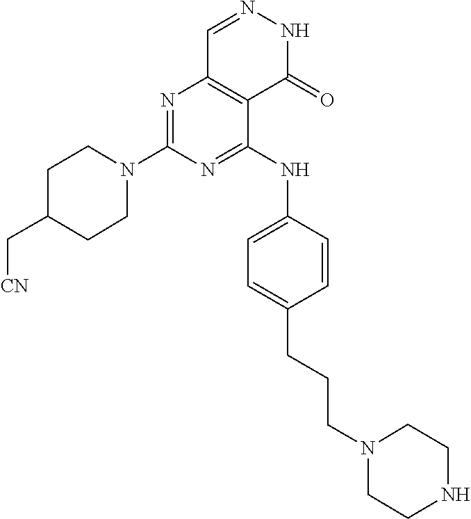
N1=C(NC2=CC=C(CCCN3CCNCC3)C=C2)C2=C(N=C1N1CCC(C[CN])CC1)C=NNC2=O
